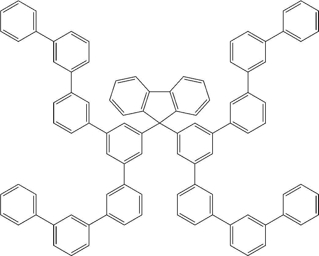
C1(C2=CC(C3=CC=CC(C4=CC=CC=C4)=C3)=CC=C2)=CC(C2=CC(C3=CC(C4=CC=CC=C4)=CC=C3)=CC=C2)=CC(C2(C3=CC(C4=CC=CC(C5=CC=CC(C6=CC=CC=C6)=C5)=C4)=CC(C4=CC=CC(C5=CC(C6=CC=CC=C6)=CC=C5)=C4)=C3)C3=C(C4=C2C=CC=C4)C=CC=C3)=C1
